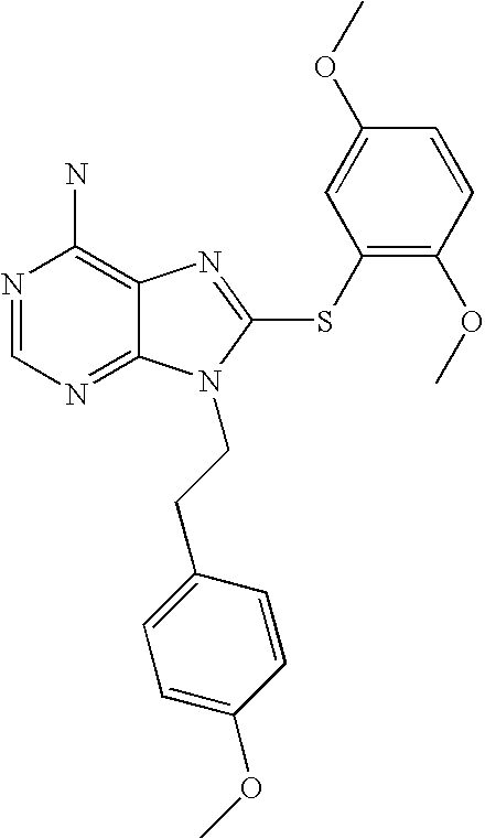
N1=CN=C2C(=C1N)N=C(SC1=C(OC)C=CC(OC)=C1)N2CCC1=CC=C(OC)C=C1
